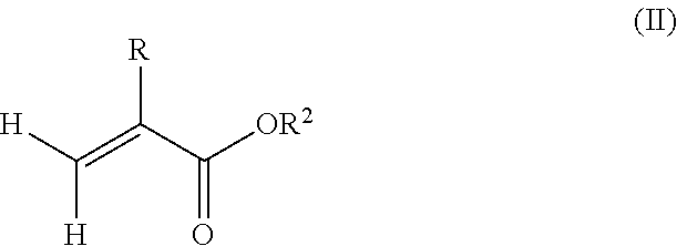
C([H])([H])=C(C([OR2])=O)[R]
